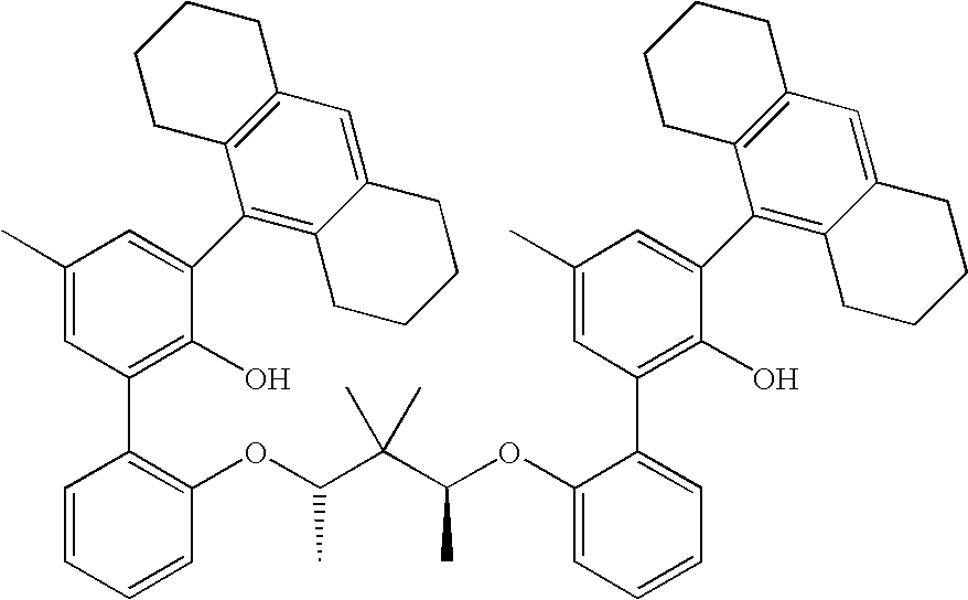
C1(C)=CC(C2=C(OC(C(C(OC3=CC=CC=C3C3=C(O)C(C4=C5C(=CC6=C4CCCC6)CCCC5)=CC(C)=C3)C)(C)C)C)C=CC=C2)=C(O)C(C2=C3C(=CC4=C2CCCC4)CCCC3)=C1
